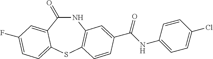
C1(=O)NC2=C(SC3=CC=C(F)C=C13)C=CC(C(NC1=CC=C(Cl)C=C1)=O)=C2
